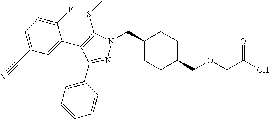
C1(CN2N=C(C3=CC=CC=C3)C(C3=CC(C#N)=CC=C3F)=C2SC)CCC(COCC(O)=O)CC1
